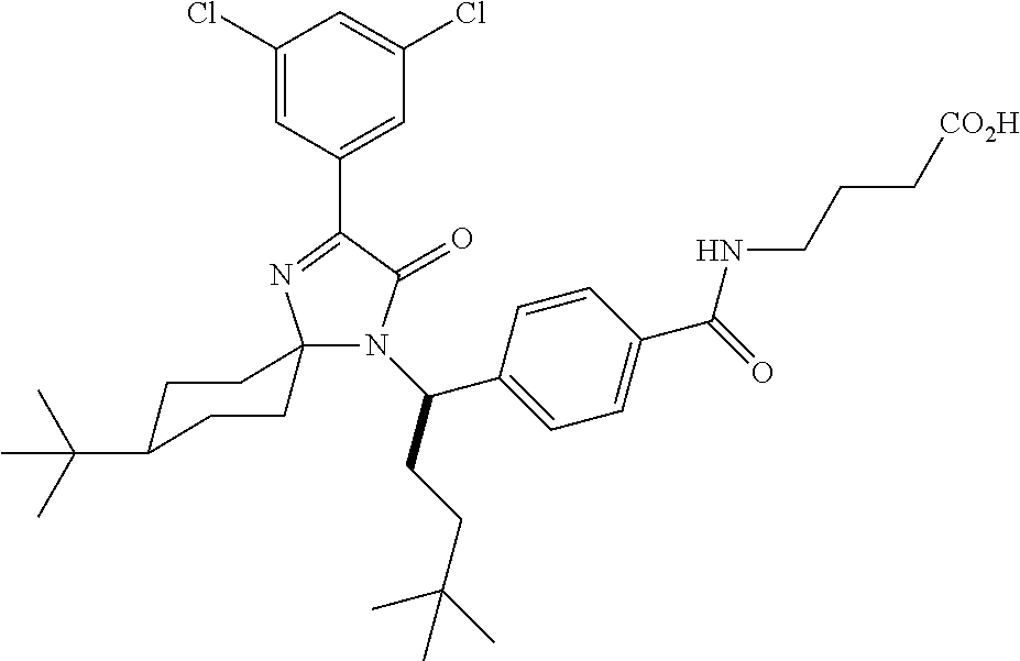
N1(C(CCC(C)(C)C)C2=CC=C(C(=O)NCCC[CO2H])C=C2)C(=O)C(C2=CC(Cl)=CC(Cl)=C2)=NC12CCC(C(C)(C)C)CC2
